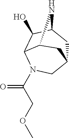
C12CC3C(O)C(N(C(=O)COC)C1)C(N3)C2
